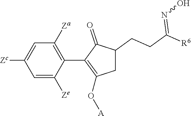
C1=C([Ze])C(C2=C(O[A])CC(CCC([R6])=NO)C2=O)=C([Za])C=C1[Zc]
